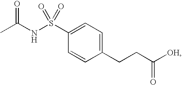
C1=CC(CCC([OH])=O)=CC=C1S(NC(C)=O)(=O)=O
